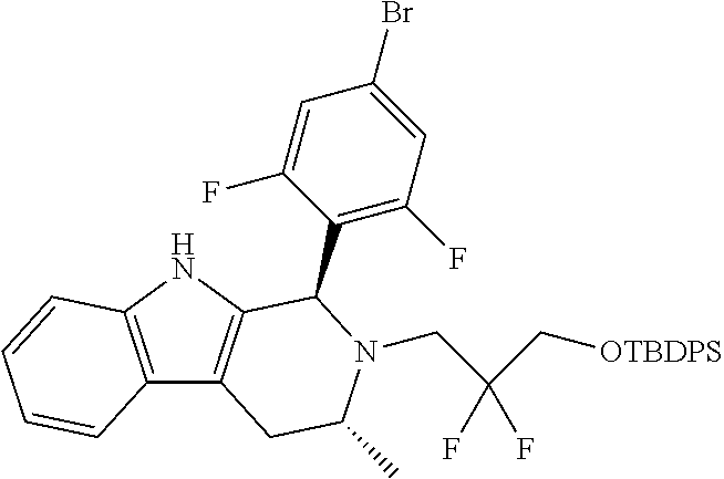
C12=C(NC3=C1CC(C)N(CC(C[OTBDPS])(F)F)C3C1=C(F)C=C(Br)C=C1F)C=CC=C2
